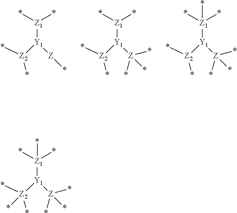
[Z1]([Y1]([Z2](*)*)[Z]*)(*)*.[Z1]([Y1]([Z2](*)*)[Z](*)(*)*)(*)*.[Z1]([Y1]([Z2](*)*)[Z](*)(*)*)(*)(*)*.[Z1]([Y1]([Z2](*)(*)*)[Z](*)(*)*)(*)(*)*
